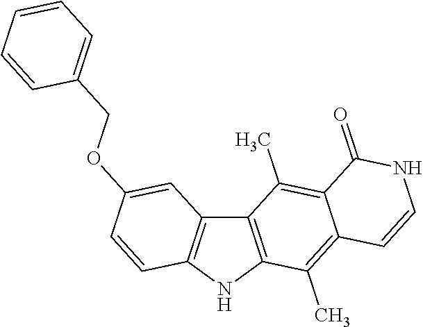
C12=C(NC3=C1C=C(OCC1=CC=CC=C1)C=C3)C(C)=C1C(=C2C)C(=O)NC=C1
